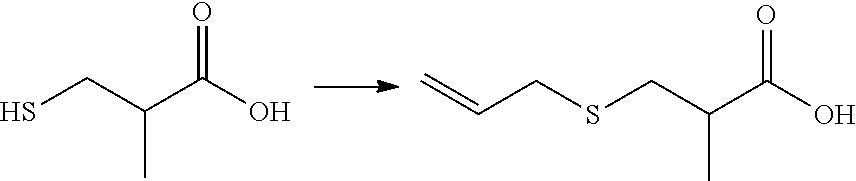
SCC(C(O)=O)C.S(CC(C(O)=O)C)CC=C
